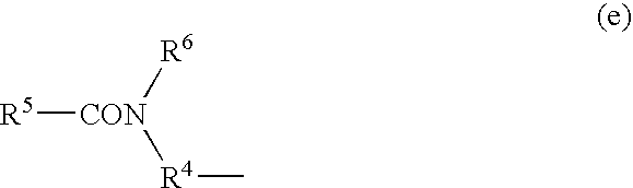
[R5][CON]([R6])[R4]C
